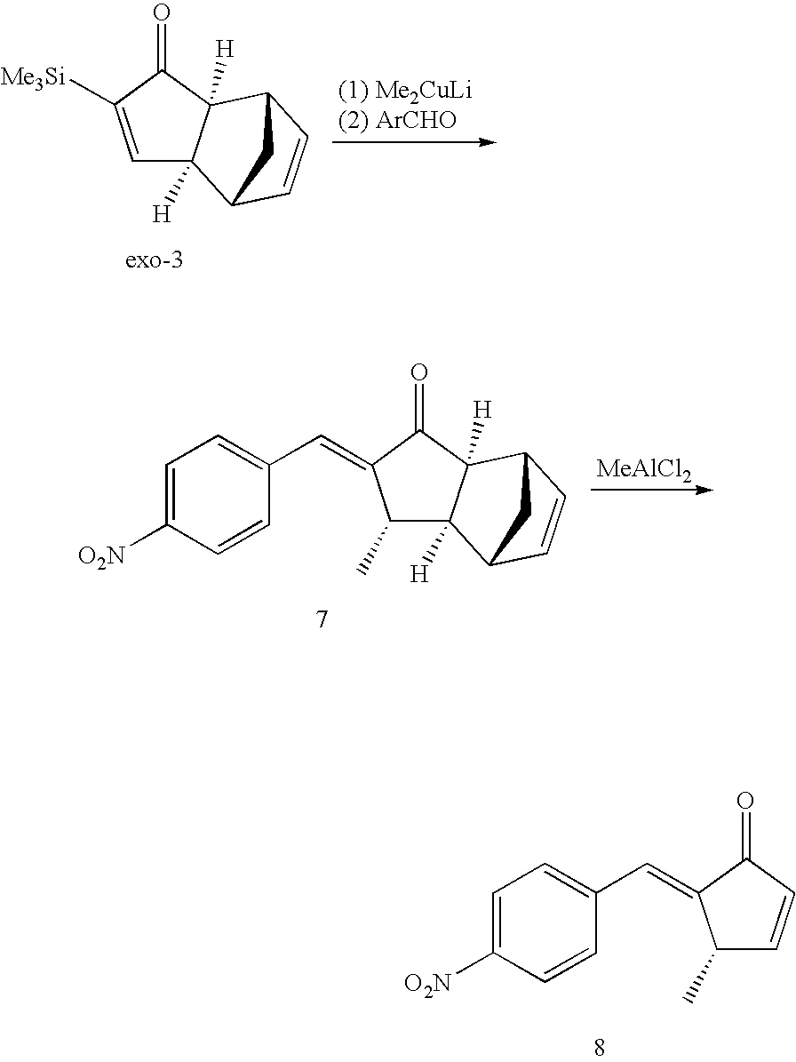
C1=C([Me3Si])C(=O)C2([H])C1([H])C1C=CC2C1.[MeAlCl2].C1(C)C2([H])C([H])(C(=O)C1=CC1=CC=C([O2N])C=C1)C1C=CC2C1.C1(C)C=CC(=O)C1=CC1=CC=C([O2N])C=C1
